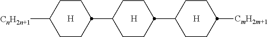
C1(C2CCC(C3CCC([CnH2n+1])CC3)CC2)CCC([CmH2m+1])CC1.[H].[H].[H]
